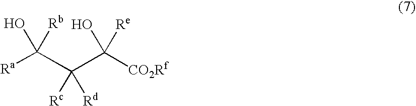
[Ra]C(O)([Rb])C(C([CO2Rf])(O)[Re])([Rc])[Rd]
